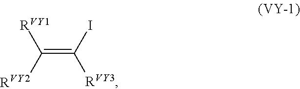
C(=C(I)[RVY3])([RVY2])[RVY1]
